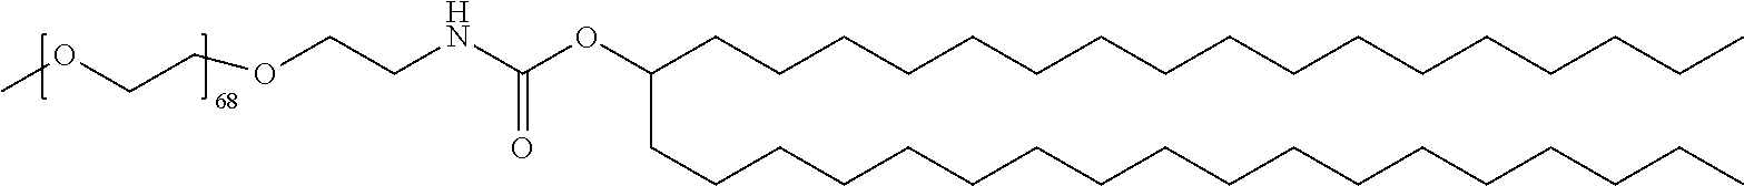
C(CCCCCCCCCCCCCCCC)C(OC(NCCOCCOC)=O)CCCCCCCCCCCCCCCCCC
